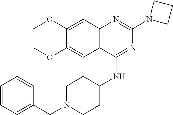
C12=C(C(NC3CCN(CC4=CC=CC=C4)CC3)=NC(N3CCC3)=N1)C=C(OC)C(OC)=C2
